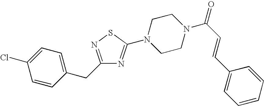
C1=CC(CC2=NSC(N3CCN(C(C=CC4=CC=CC=C4)=O)CC3)=N2)=CC=C1Cl
